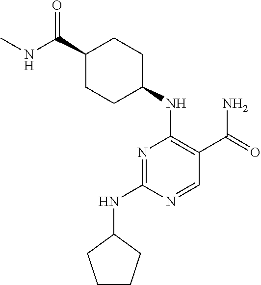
C1(C(NC)=O)CCC(NC2=C(C(=O)N)C=NC(NC3CCCC3)=N2)CC1
